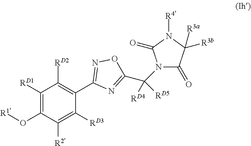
C1([RD1])=C(O[R1])C([R2])=C([RD3])C(C2=NOC(C(N3C(=O)C([R3b])([R3a])N([R4])C3=O)([RD4])[RD5])=N2)=C1[RD2]
